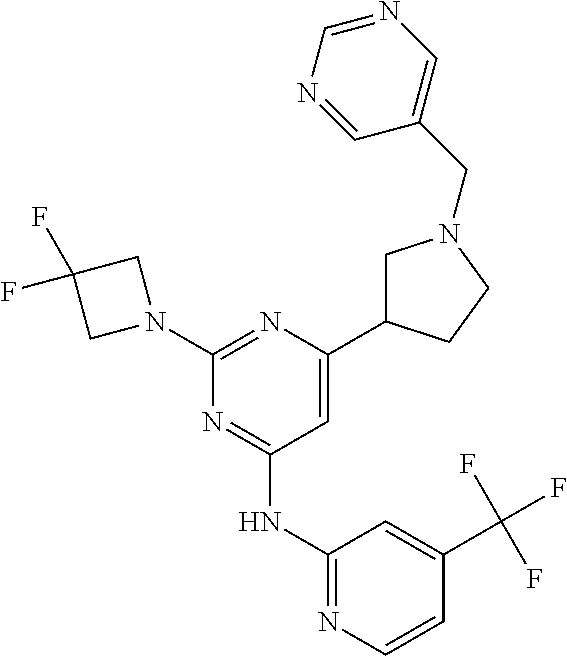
N1=C(NC2=NC=CC(C(F)(F)F)=C2)C=C(C2CN(CC3=CN=CN=C3)CC2)N=C1N1CC(F)(F)C1
